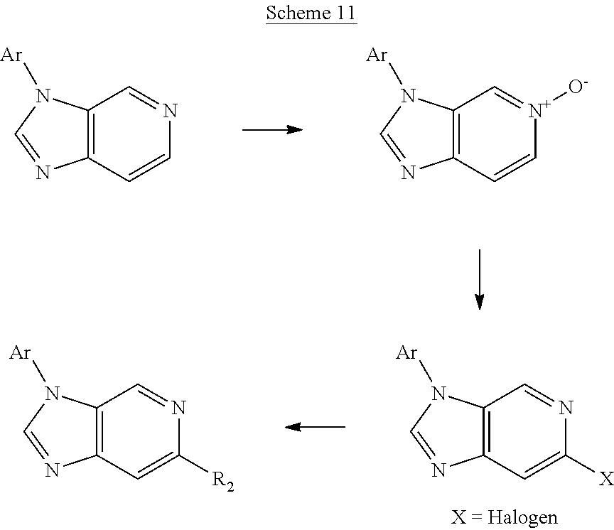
C12=C(C=C[N+]([O-])=C1)N=CN2[Ar].C12=C(C=CN=C1)N=CN2[Ar].C12=C(C=C([R2])N=C1)N=CN2[Ar].C12=C(C=C([X])N=C1)N=CN2[Ar]
